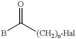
BC([(CH2)n-Hal])=O
